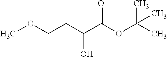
C(CC(O)C(OC(C)(C)C)=O)OC
